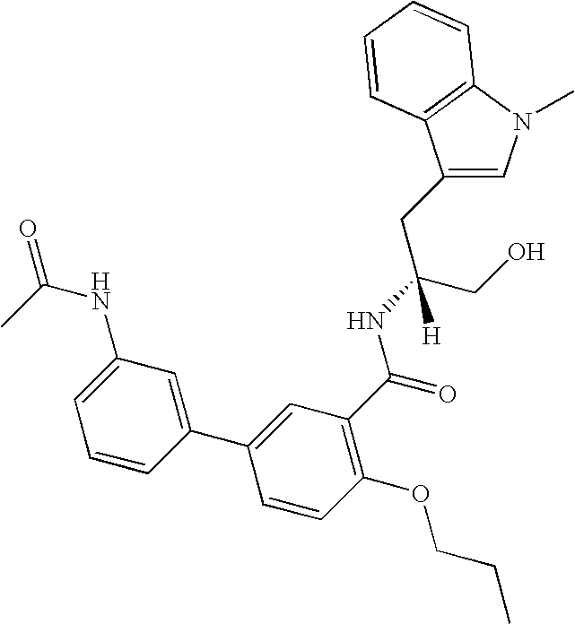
C1(CC(CO)(NC(=O)C2=C(OCCC)C=CC(C3=CC(NC(=O)C)=CC=C3)=C2)[H])=CN(C)C2=C1C=CC=C2
